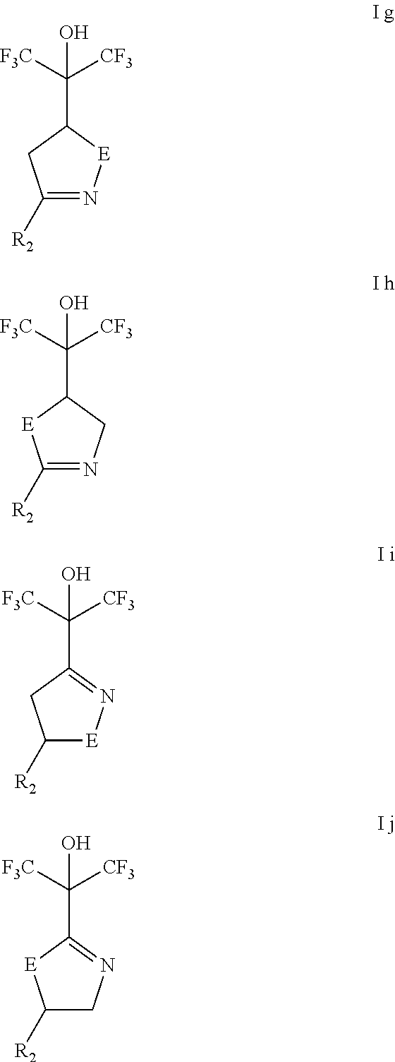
C1([R2])=N[E]C(C(O)([F3C])[CF3])C1.C1([R2])=NCC(C(O)([F3C])[CF3])[E]1.C1([R2])[E]N=C(C(O)([F3C])[CF3])C1.C1([R2])CN=C(C(O)([F3C])[CF3])[E]1
